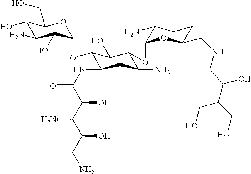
C1(O)C(N)C(O)C(OC2C(NC(=O)C(C(C(O)CN)N)O)CC(N)C(OC3C(N)CCC(CNCC(C(CO)CO)O)O3)C2O)OC1CO
